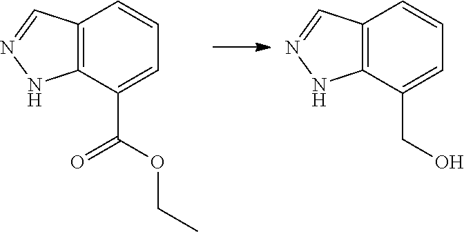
C12=C(C(C(OCC)=O)=CC=C1)NN=C2.C12=C(C(CO)=CC=C1)NN=C2
